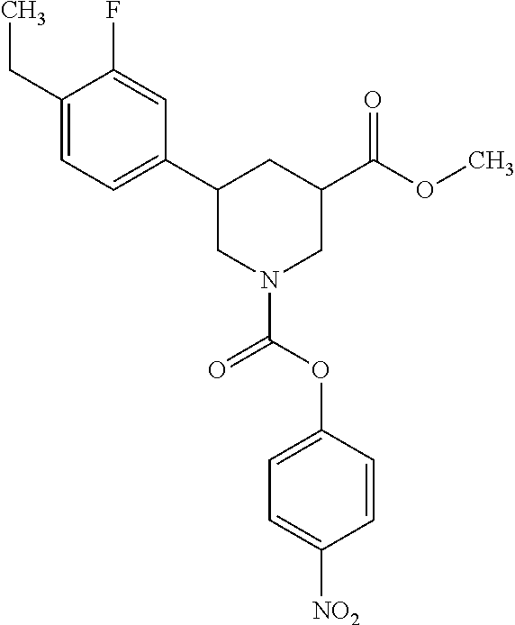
C1(CC)=CC=C(C2CN(C(=O)OC3=CC=C([NO2])C=C3)CC(C(OC)=O)C2)C=C1F
